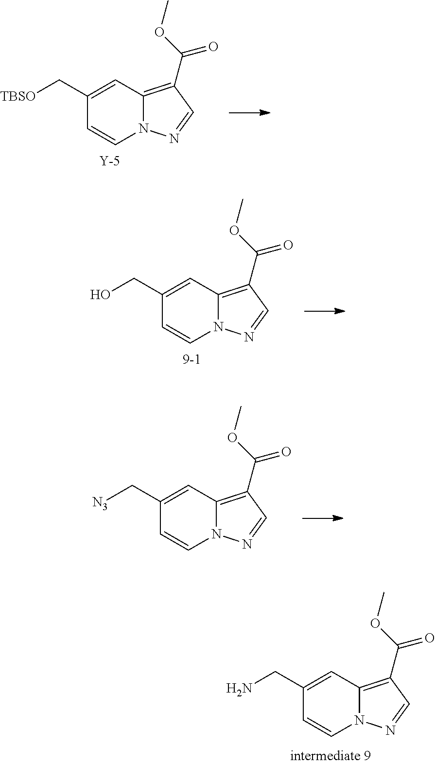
C1(C[TBSO])=CC2=C(C(OC)=O)C=NN2C=C1.[Y].C1(CO)=CC2=C(C(OC)=O)C=NN2C=C1.[9-1].C1(C[N3])=CC2=C(C(OC)=O)C=NN2C=C1.C1(CN)=CC2=C(C(OC)=O)C=NN2C=C1
